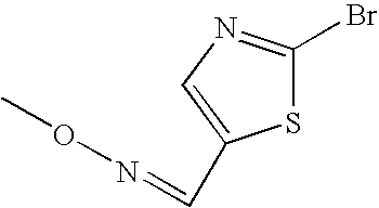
S1C(Br)=NC=C1C=NOC
